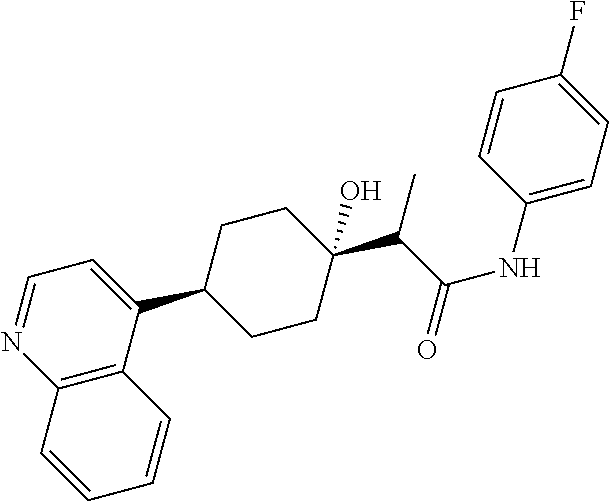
C12=C(C(C3CCC(C(C(NC4=CC=C(F)C=C4)=O)C)(O)CC3)=CC=N1)C=CC=C2
